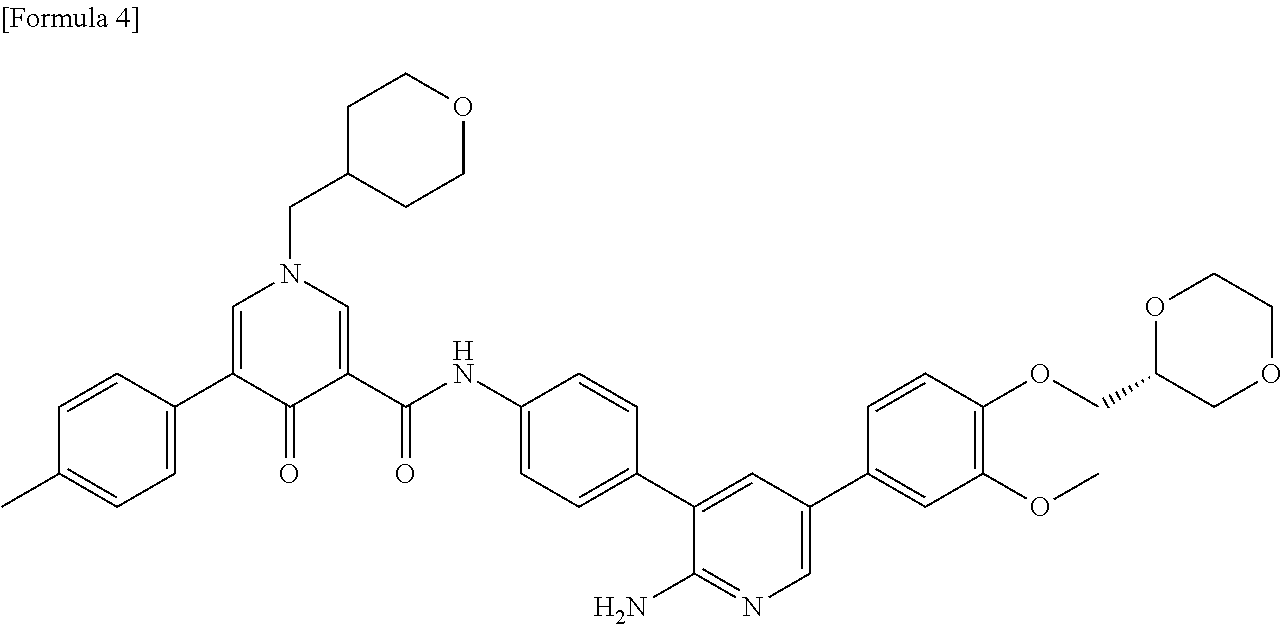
C1(C)=CC=C(C2=CN(CC3CCOCC3)C=C(C(NC3=CC=C(C4=CC(C5=CC(OC)=C(OCC6COCCO6)C=C5)=CN=C4N)C=C3)=O)C2=O)C=C1
